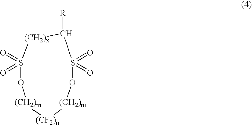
C1([R])[(CH2)x]S(=O)(=O)O[(CH2)m][(CF2)n][(CH2)m]OS1(=O)=O
